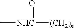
C[NHC]([(CH2)n])=O
